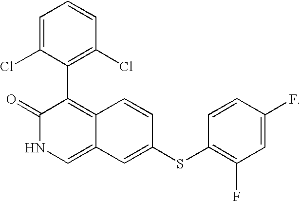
C1=C(Cl)C(C2=C3C(=CNC2=O)C=C(SC2=C(F)C=C(F)C=C2)C=C3)=C(Cl)C=C1
